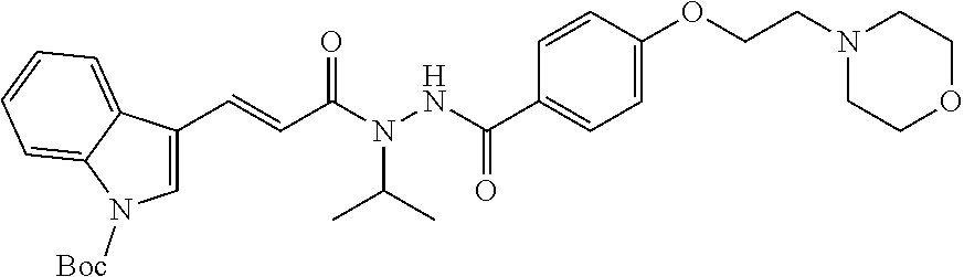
C1=C(C=CC(N(NC(C2=CC=C(OCCN3CCOCC3)C=C2)=O)C(C)C)=O)C2=CC=CC=C2N1[Boc]
